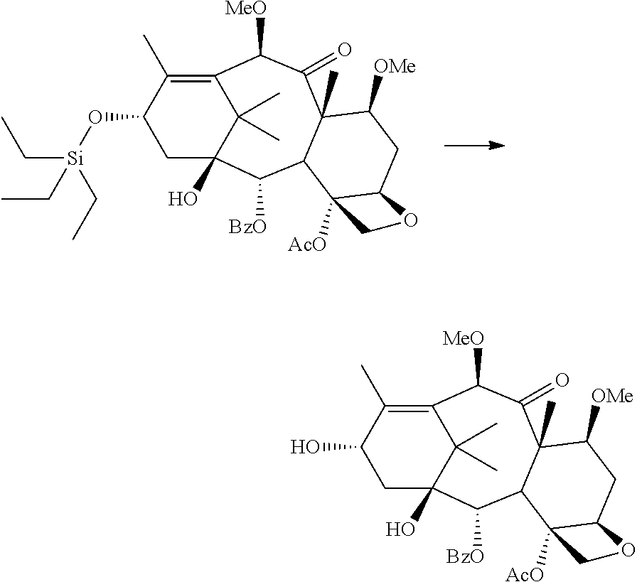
C1C2(O)C(C)(C)C(=C(C)C1O[Si](CC)(CC)CC)C([MeO])C(=O)C1(C)C(C2[BzO])C2([AcO])C(CC1[OMe])OC2.C1C2(O)C(C)(C)C(=C(C)C1O)C([MeO])C(=O)C1(C)C(C2[BzO])C2([AcO])C(CC1[OMe])OC2
